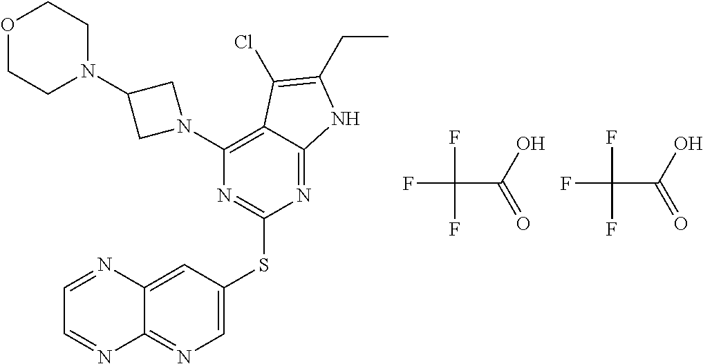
FC(C(O)=O)(F)F.FC(C(O)=O)(F)F.C1=C(SC2=NC(N3CC(N4CCOCC4)C3)=C3C(=N2)NC(CC)=C3Cl)C=C2C(=N1)N=CC=N2
